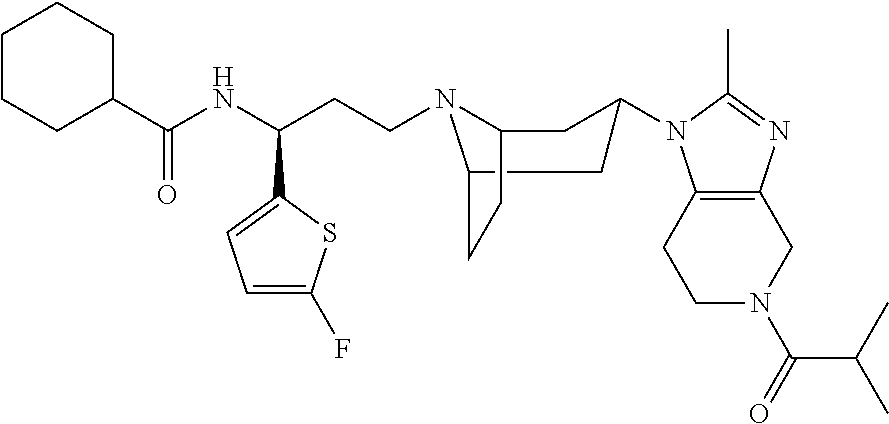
C1N(C(=O)C(C)C)CC2=C(C1)N(C1CC3N(CCC(C4=CC=C(F)S4)NC(C4CCCCC4)=O)C(CC3)C1)C(C)=N2
